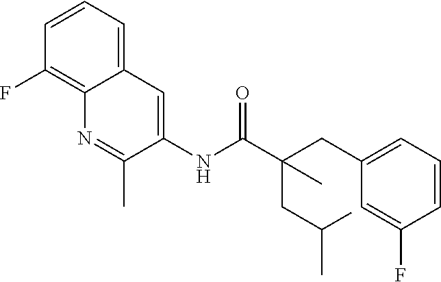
C1=CC=C2C(=C1F)N=C(C)C(NC(C(CC1=CC=CC(F)=C1)(CC(C)C)C)=O)=C2
